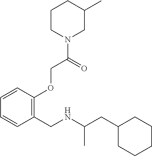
C1=CC(CNC(CC2CCCCC2)C)=C(OCC(N2CC(C)CCC2)=O)C=C1
